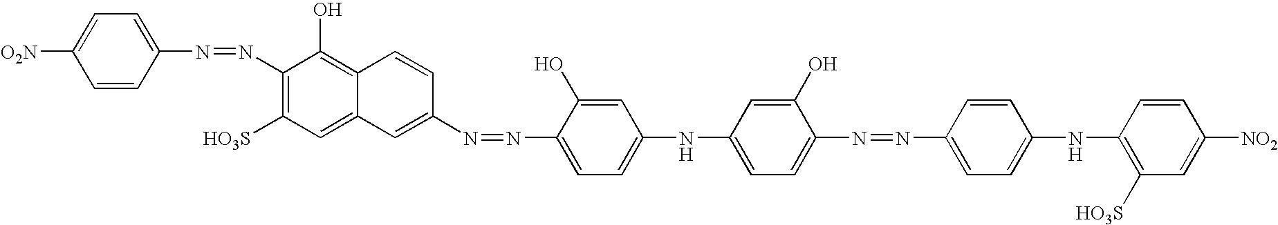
[O2N]C1=CC=C(N=NC2=C([HO3S])C=C3C(=C2O)C=CC(N=NC2=CC=C(NC4=CC=C(N=NC5=CC=C(NC6=C([HO3S])C=C([NO2])C=C6)C=C5)C(O)=C4)C=C2O)=C3)C=C1
